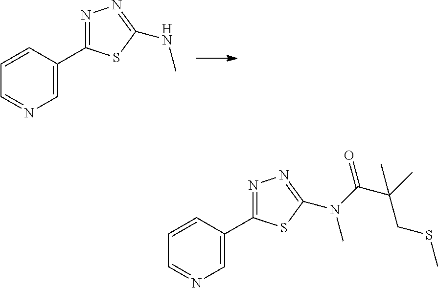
C1=NC=C(C2=NN=C(NC)S2)C=C1.C1=NC=C(C2=NN=C(N(C)C(C(C)(CSC)C)=O)S2)C=C1
